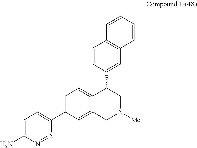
C1=CC(C2C3=CC=C(C4=CC=C(N)N=N4)C=C3CN([Me])C2)=CC2=C1C=CC=C2
